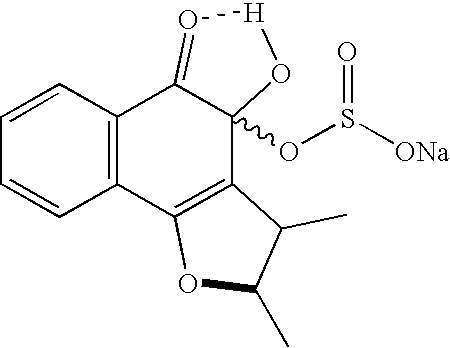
C1=CC=CC2=C1C1=O[H]OC1(OS([ONa])=O)C1=C2OC(C)C1C
